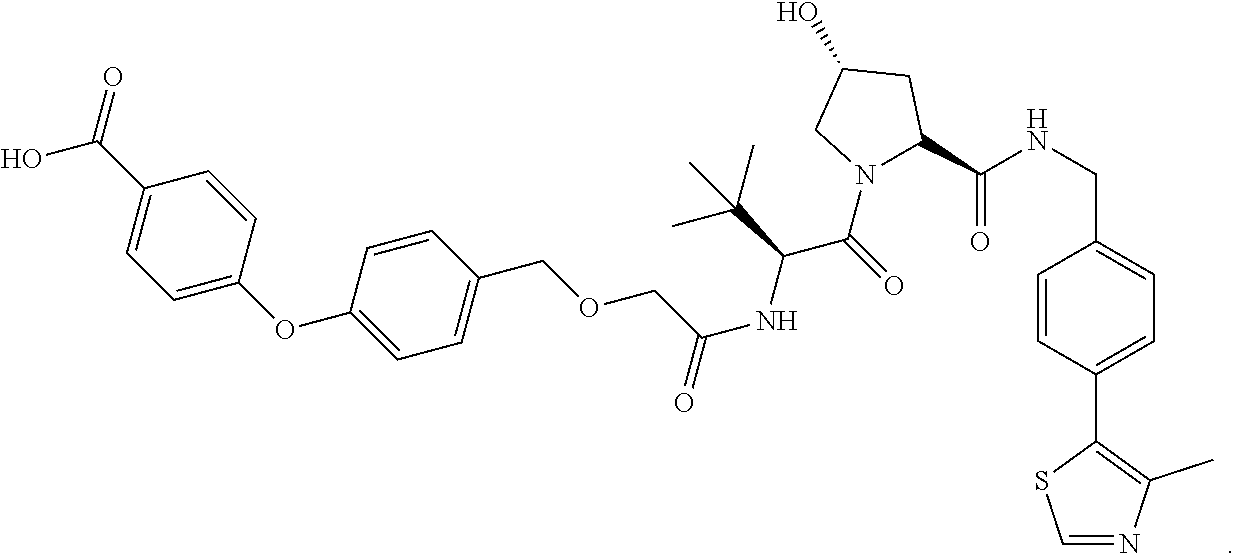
C1=NC(C)=C(C2=CC=C(CNC(=O)C3N(C(C(C(C)(C)C)NC(COCC4=CC=C(OC5=CC=C(C(=O)O)C=C5)C=C4)=O)=O)CC(O)C3)C=C2)S1
